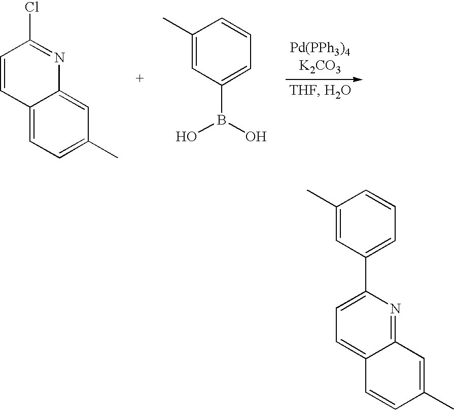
C1(Cl)=NC2=CC(C)=CC=C2C=C1.C1(C)=CC(B(O)O)=CC=C1.C1(C)=CC(C2=CC=C3C(=N2)C=C(C)C=C3)=CC=C1
